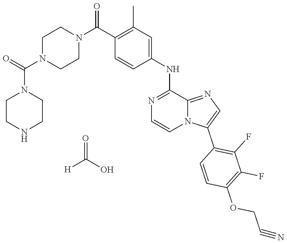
C1(NC2=CC(C)=C(C(N3CCN(C(=O)N4CCNCC4)CC3)=O)C=C2)=NC=CN2C1=NC=C2C1=C(F)C(F)=C(OCC#N)C=C1.[H]C(O)=O
